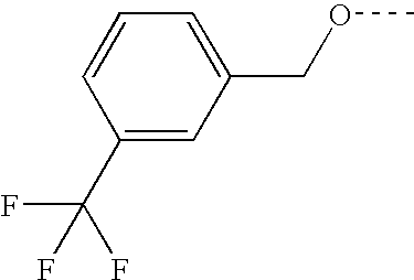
C(C1=CC(COC)=CC=C1)(F)(F)F
